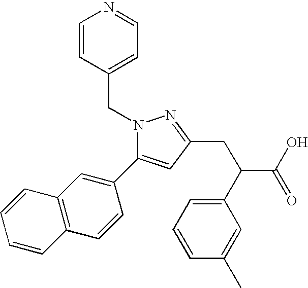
N1(CC2=CC=NC=C2)C(C2=CC3=C(C=C2)C=CC=C3)=CC(CC(C(O)=O)C2=CC=CC(C)=C2)=N1
